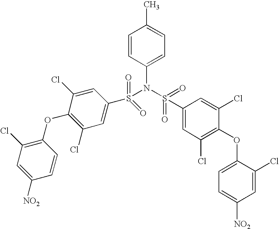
O(C1=C(Cl)C=C(S(=O)(=O)N(C2=CC=C(C)C=C2)S(=O)(=O)C2=CC(Cl)=C(OC3=CC=C([NO2])C=C3Cl)C(Cl)=C2)C=C1Cl)C1=C(Cl)C=C([NO2])C=C1
